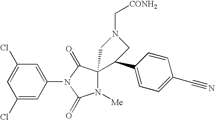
C1(Cl)=CC(Cl)=CC(N2C(=O)N([Me])C3(C2=O)C(C2=CC=C(C#N)C=C2)CN(C[CONH2])C3)=C1
